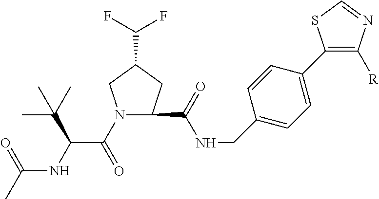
N1(C(C(NC(C)=O)C(C)(C)C)=O)CC(C(F)F)CC1C(NCC1=CC=C(C2=C([R])N=CS2)C=C1)=O
